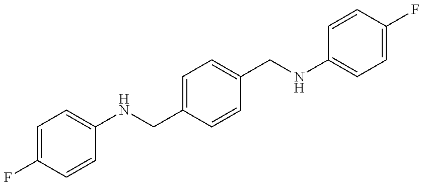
C1=C(F)C=CC(NCC2=CC=C(CNC3=CC=C(F)C=C3)C=C2)=C1
